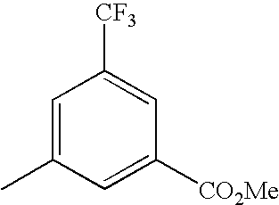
C1=C(C)C=C([CO2Me])C=C1[CF3]
